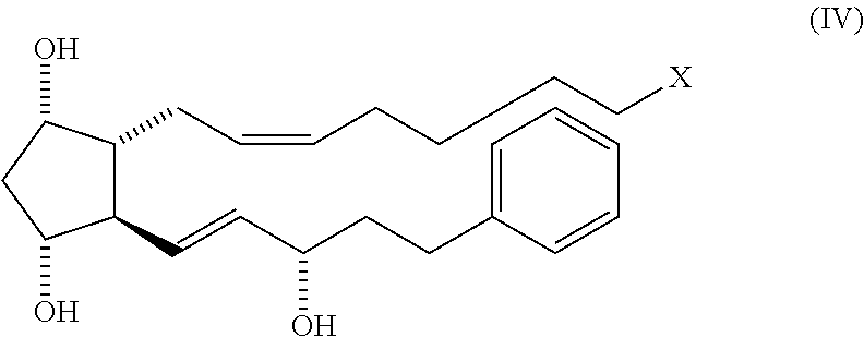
C1(C=CC(CCC2=CC=CC=C2)O)C(CC=CCCCC[X])C(O)CC1O
